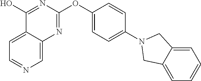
C1=C2C(=CN=C1)N=C(OC1=CC=C(N3CC4=CC=CC=C4C3)C=C1)N=C2O
